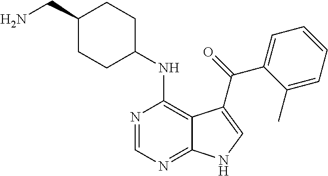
C1(CN)CCC(NC2=C3C(=NC=N2)NC=C3C(=O)C2=CC=CC=C2C)CC1
